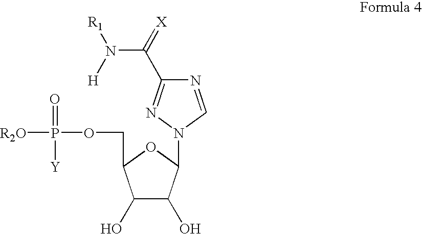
C1(O)C(O)C(N2N=C(C(=[X])N([R1])[H])N=C2)OC1COP([R2O])(=O)[Y]
